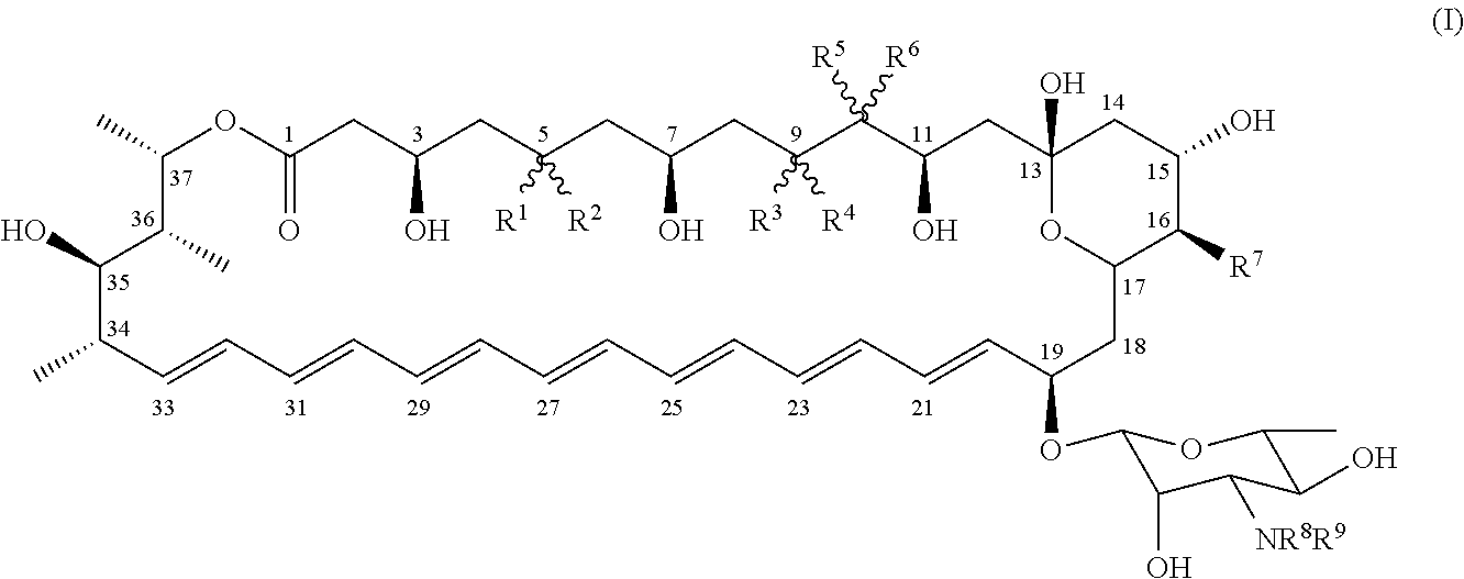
CC1OC(=O)CC(O)CC([R1])([R2])CC(O)CC([R3])([R4])C([R5])([R6])C(O)CC2(O)CC(O)C([R7])C(CC(OC3C(O)C([NR8R9])C(O)C(C)O3)C=CC=CC=CC=CC=CC=CC=CC(C)C(O)C1C)O2
